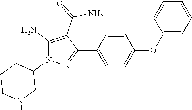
C1(C2=NN(C3CCCNC3)C(N)=C2C(=O)N)=CC=C(OC2=CC=CC=C2)C=C1
